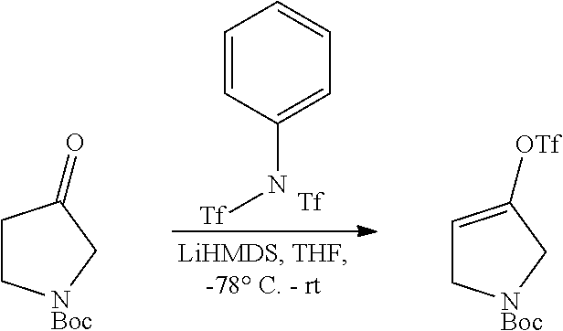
C1=CC(N[Tf])=CC=C1.C1C[NBoc]CC1=O.C1=C([OTf])C[NBoc]C1
